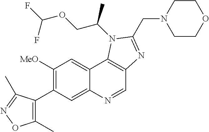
C1([MeO])=C(C2=C(C)ON=C2C)C=C2C(=C1)C1=C(C=N2)N=C(CN2CCOCC2)N1C(COC(F)F)C
